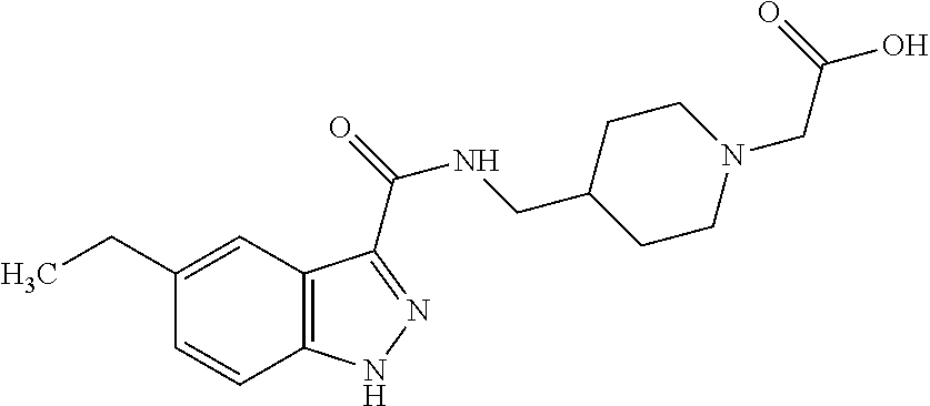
CCC1=CC2=C(C=C1)NN=C2C(=O)NCC1CCN(CC(=O)O)CC1
